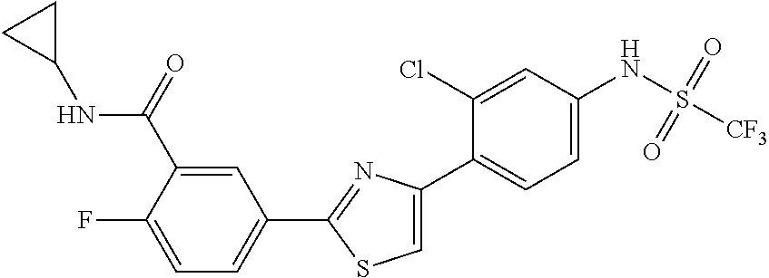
C1(C2=NC(C3=CC=C(NS([CF3])(=O)=O)C=C3Cl)=CS2)=CC=C(F)C(C(NC2CC2)=O)=C1
